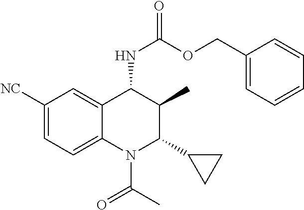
C1([NC])=CC=C2C(=C1)C(NC(=O)OCC1=CC=CC=C1)C(C)C(C1CC1)N2C(C)=O
